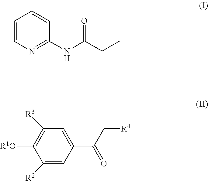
O=C(NC1=NC=CC=C1)CC.C1=C(C(C[R4])=O)C=C([R2])C([R1O])=C1[R3]
